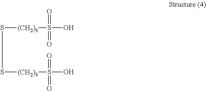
S(S[(CH2)3]S(=O)(O)=O)[(CH2)3]S(=O)(O)=O
